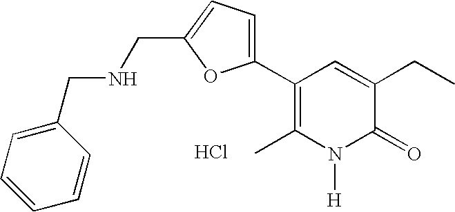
C1(C2=CC=C(CNCC3=CC=CC=C3)O2)=C(C)N([H])C(=O)C(CC)=C1.Cl
